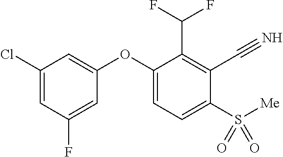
C1(Cl)=CC(F)=CC(OC2=CC=C(S([Me])(=O)=O)C(C#N)=C2C(F)F)=C1
